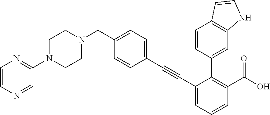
C1(N2CCN(CC3=CC=C(C#CC4=CC=CC(C(O)=O)=C4C4=CC5=C(C=C4)C=CN5)C=C3)CC2)=NC=CN=C1
